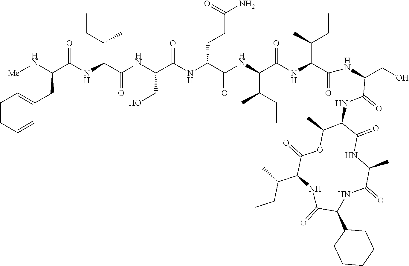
C1=CC=CC(CC(C(NC(C(NC(CO)C(NC(C(NC(C(NC(C(NC(CO)C(=O)NC2C(=O)NC(C)C(=O)NC(C3CCCCC3)C(=O)NC(C(CC)C)C(=O)OC2C)=O)C(C)CC)=O)C(CC)C)=O)CCC(N)=O)=O)=O)C(CC)C)=O)N[Me])=C1
